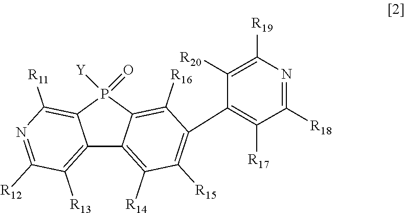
C12=C([R13])C([R12])=NC([R11])=C1P([Y])(=O)C1=C([R16])C(C3=C([R17])C([R18])=NC([R19])=C3[R20])=C([R15])C([R14])=C21
